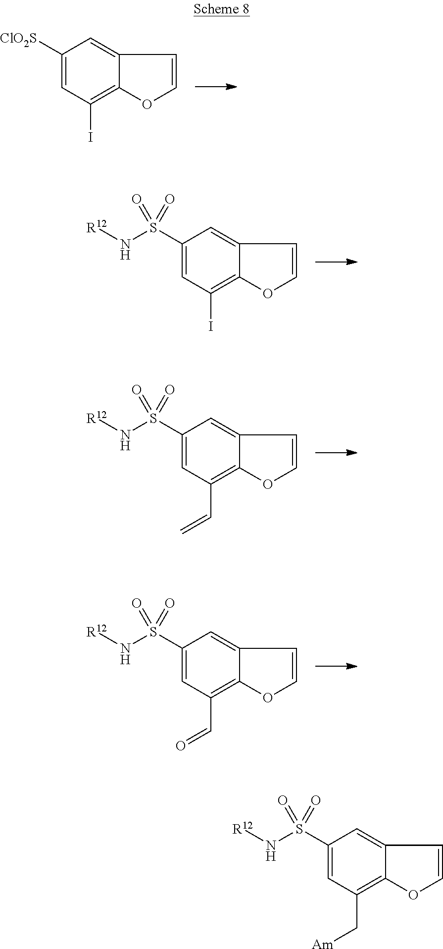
C1([ClO2S])=CC(I)=C2C(=C1)C=CO2.C1(S(N[R12])(=O)=O)=CC(I)=C2C(=C1)C=CO2.C1(S(N[R12])(=O)=O)=CC(C=C)=C2C(=C1)C=CO2.C1(S(N[R12])(=O)=O)=CC(C=O)=C2C(=C1)C=CO2.C1(S(N[R12])(=O)=O)=CC(C[Am])=C2C(=C1)C=CO2
